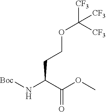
C(C(C(OC)=O)N[Boc])COC([CF3])([CF3])[CF3]
